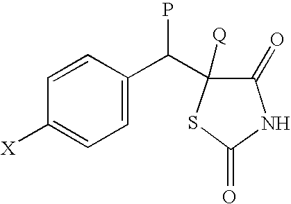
C1=CC(C(C2([Q])SC(=O)NC2=O)P)=CC=C1[X]
